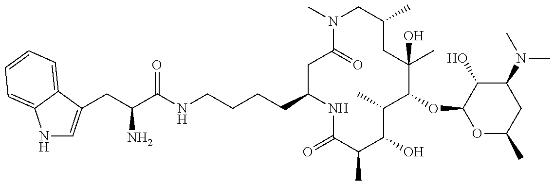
C1(CCCCNC(C(CC2=CNC3=CC=CC=C32)N)=O)CC(=O)N(C)CC(C)CC(C)(O)C(OC2OC(C)CC(N(C)C)C2O)C(C)C(O)C(C)C(=O)N1
